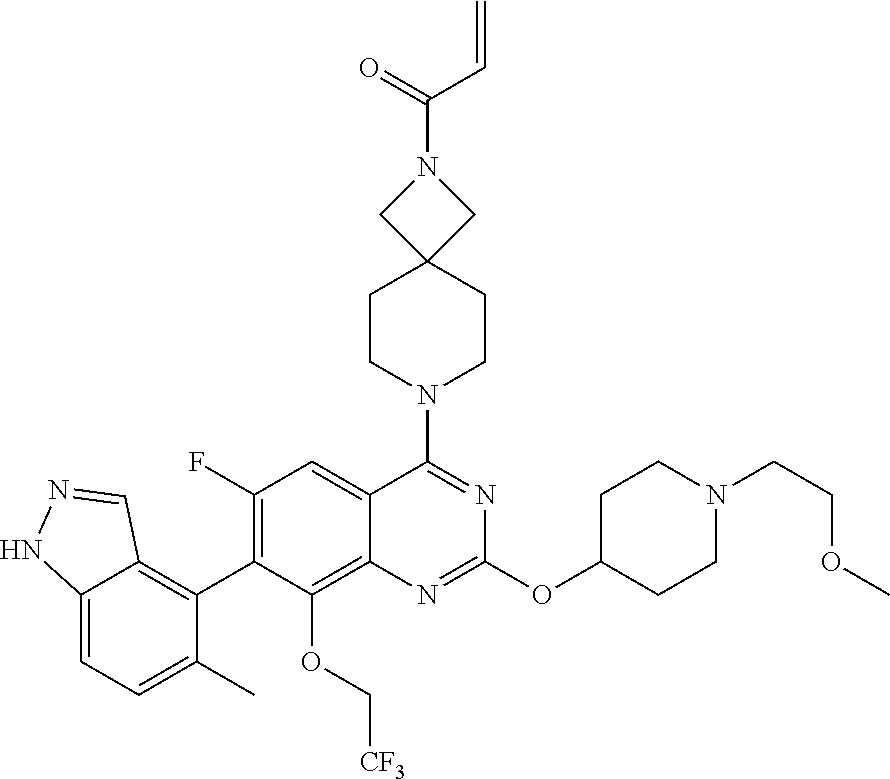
C12=CC=C(C)C(C3=C(F)C=C4C(=C3OC[CF3])N=C(OC3CCN(CCOC)CC3)N=C4N3CCC4(CC3)CN(C(=O)C=C)C4)=C1C=NN2
